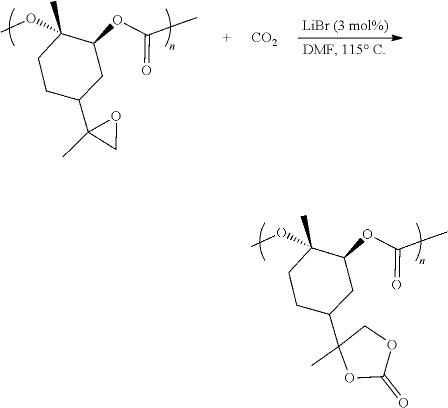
COC1(C)CCC(C2(C)OC(=O)OC2)CC1OC(=O)CC.COC1(C)CCC(C2(C)OC2)CC1OC(=O)CC.[CO2]
